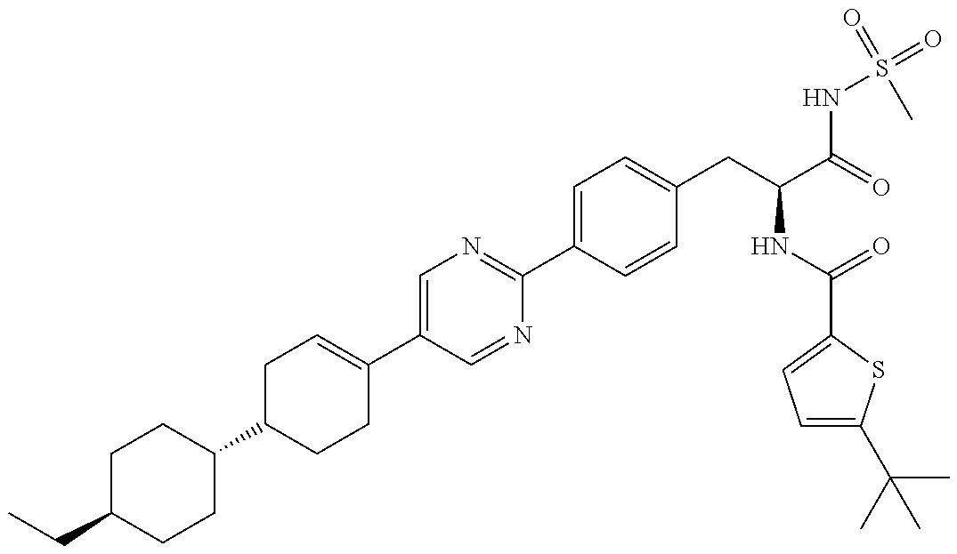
C(C1CCC(C2CCC(C3=CN=C(C4=CC=C(CC(NC(=O)C5=CC=C(C(C)(C)C)S5)C(=O)NS(=O)(=O)C)C=C4)N=C3)=CC2)CC1)C
